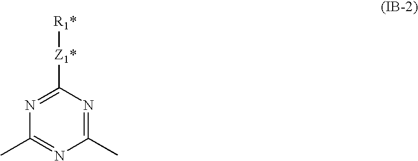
C1(C)=NC([Z1*][R1*])=NC(C)=N1
